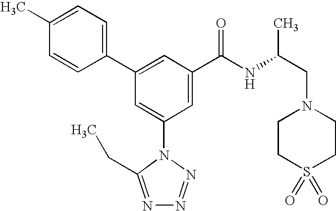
C1(C2=CC(C(NC(CN3CCS(=O)(=O)CC3)C)=O)=CC(N3C(CC)=NN=N3)=C2)=CC=C(C)C=C1
